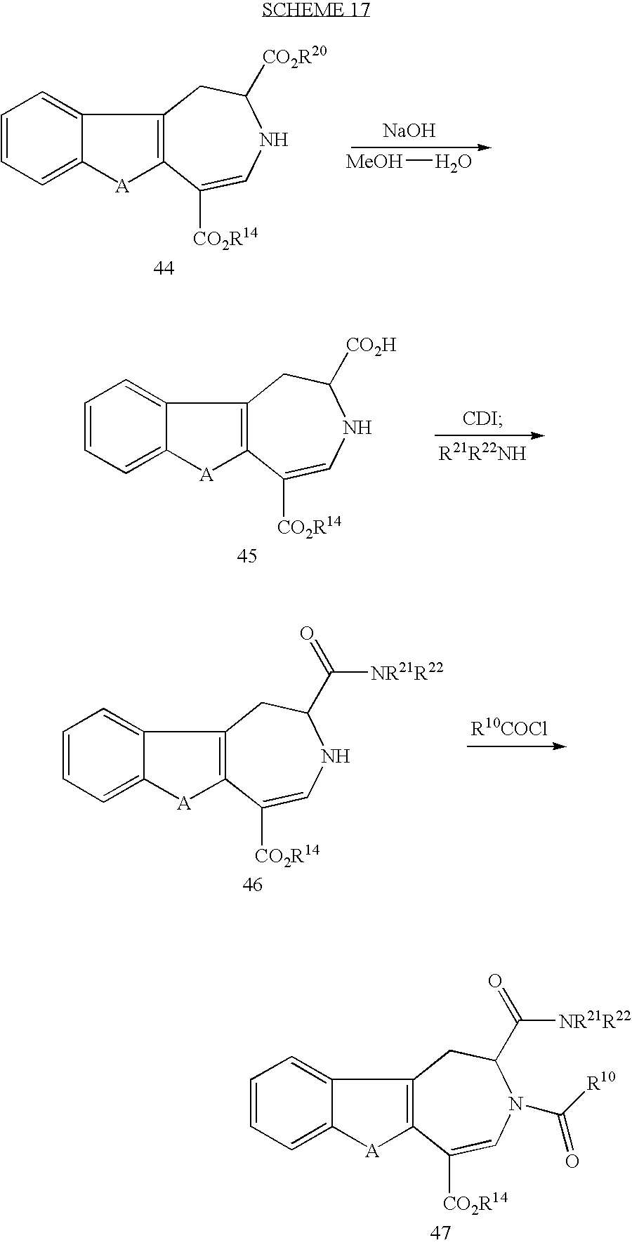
C1=C2C(=CC=C1)C1=C([A]2)C([CO2R14])=CNC([CO2R20])C1.[NaOH].[MeOH]O.C1=C2C(=CC=C1)C1=C([A]2)C([CO2R14])=CNC(C(=O)[NR21R22])C1.C1=C2C(=CC=C1)C1=C([A]2)C([CO2R14])=CN(C([R10])=O)C(C(=O)[NR21R22])C1.C1=C2C(=CC=C1)C1=C([A]2)C([CO2R14])=CNC([CO2H])C1.[CDI]
